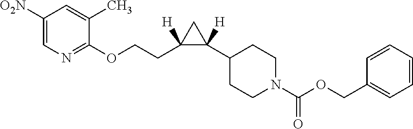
C1(C2([H])C(CCOC3=NC=C([O2N])C=C3C)([H])C2)CCN(C(=O)OCC2=CC=CC=C2)CC1
